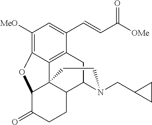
C1([MeO])=C2C3=C(C(C=CC(=O)[OMe])=C1)CC1C4C3(C(C(=O)CC4)O2)CCN1CC1CC1
